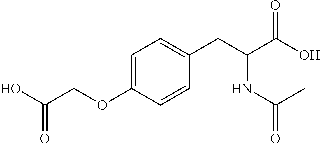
O(C1=CC=C(CC(C(O)=O)NC(=O)C)C=C1)CC(O)=O
